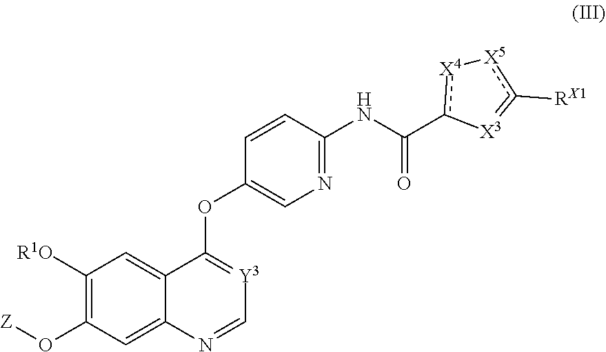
C12=CC([R1O])=C(O[Z])C=C1N=C[Y3]=C2OC1=CN=C(NC(c2[X4][X5]c([RX1])=[X3]2)=O)C=C1
